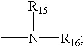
CN([R16])[R15]
